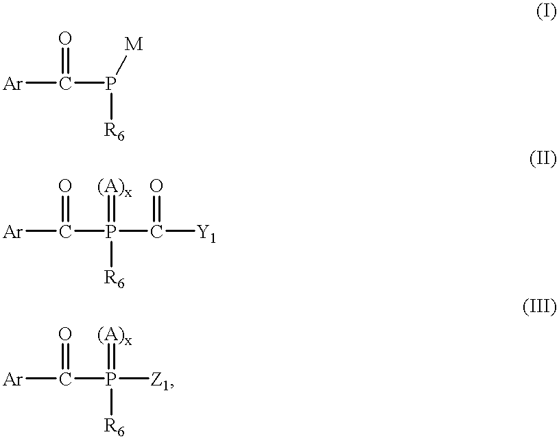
[Ar]C(P([M])[R6])=O.[Ar]C(P(C([Y1])=O)(=[(A)x])[R6])=O.[Ar]C(P([Z1])(=[(A)x])[R6])=O
